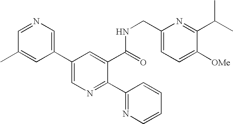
C1=NC=C(C2=CN=C(C3=NC=CC=C3)C(C(=O)NCC3=CC=C([OMe])C(C(C)C)=N3)=C2)C=C1C
